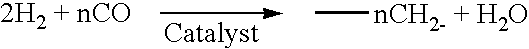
C[nCH2- + H2O]
